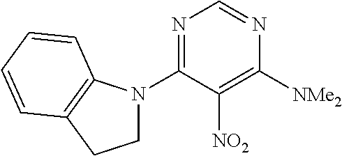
N1=C(N2CCC3=C2C=CC=C3)C([NO2])=C([NMe2])N=C1
